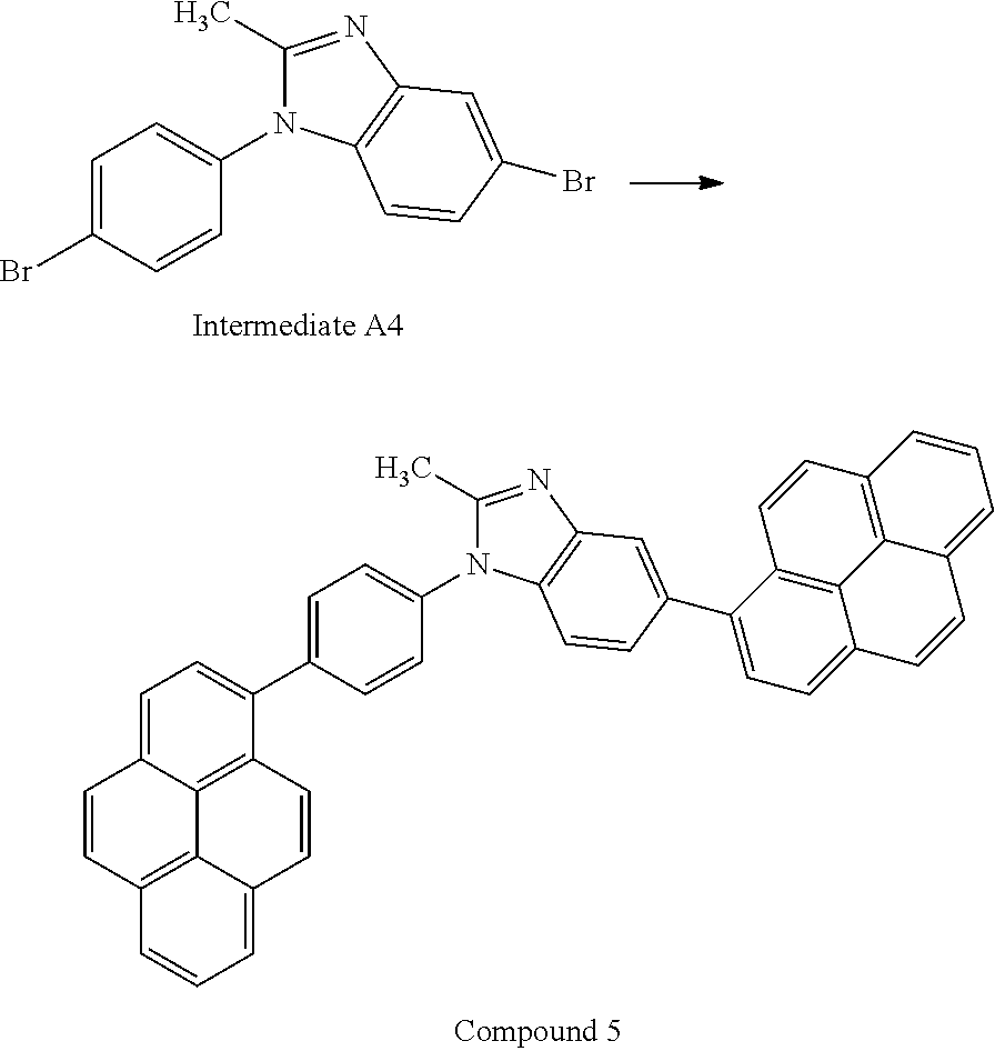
C1=C(C2=CC=C3C4=C2C=CC2=CC=CC(=C42)C=C3)C=CC(N2C(C)=NC3=C2C=CC(C2=CC=C4C5=C2C=CC2=C5C(=CC=C2)C=C4)=C3)=C1.C1=C(Br)C=CC(N2C(C)=NC3=C2C=CC(Br)=C3)=C1
